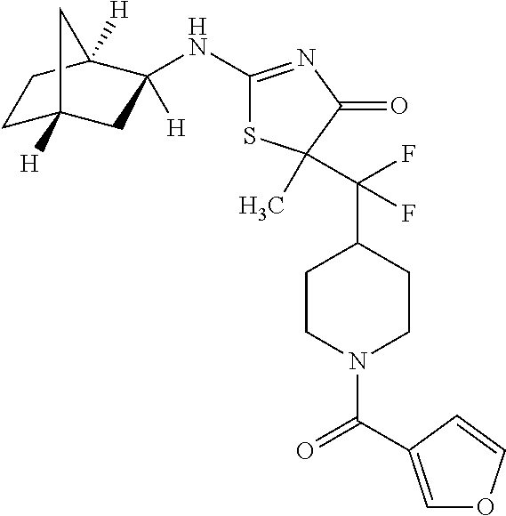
C1C2([H])CC(NC3=NC(=O)C(C(F)(C4CCN(C(=O)C5=COC=C5)CC4)F)(C)S3)([H])C([H])(C1)C2
